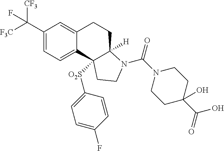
C1(C([F3C])([CF3])F)=CC=C2C(=C1)CCC1([H])C2([O2S]C2=CC=C(F)C=C2)CCN1C(N1CCC(C(=O)O)(O)CC1)=O
